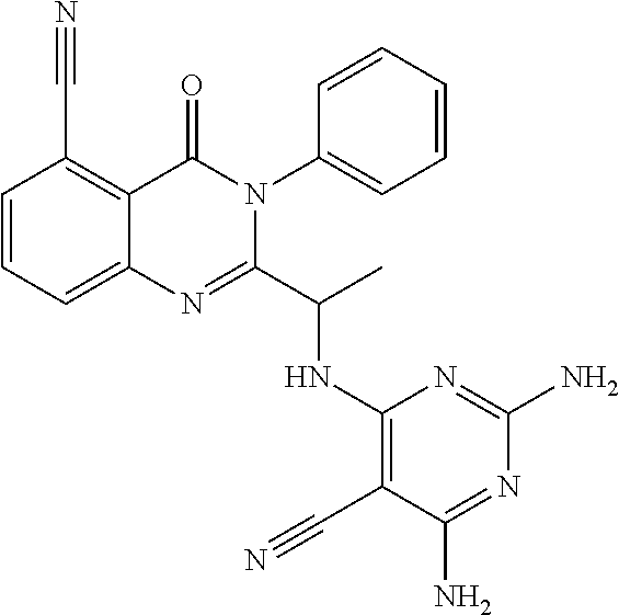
C1=CC=C2C(=C1C#N)C(=O)N(C1=CC=CC=C1)C(C(C)NC1=C(C#N)C(N)=NC(N)=N1)=N2
